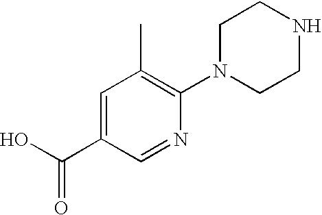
C1=C(C(O)=O)C=NC(N2CCNCC2)=C1C
